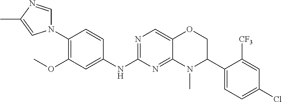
C1(N2C=NC(C)=C2)=C(OC)C=C(NC2=NC=C3C(=N2)N(C)C(C2=CC=C(Cl)C=C2[CF3])CO3)C=C1
